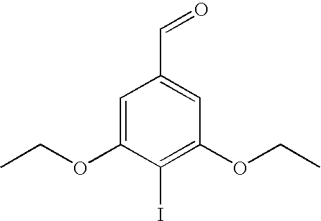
C1=C(OCC)C(I)=C(OCC)C=C1C=O
